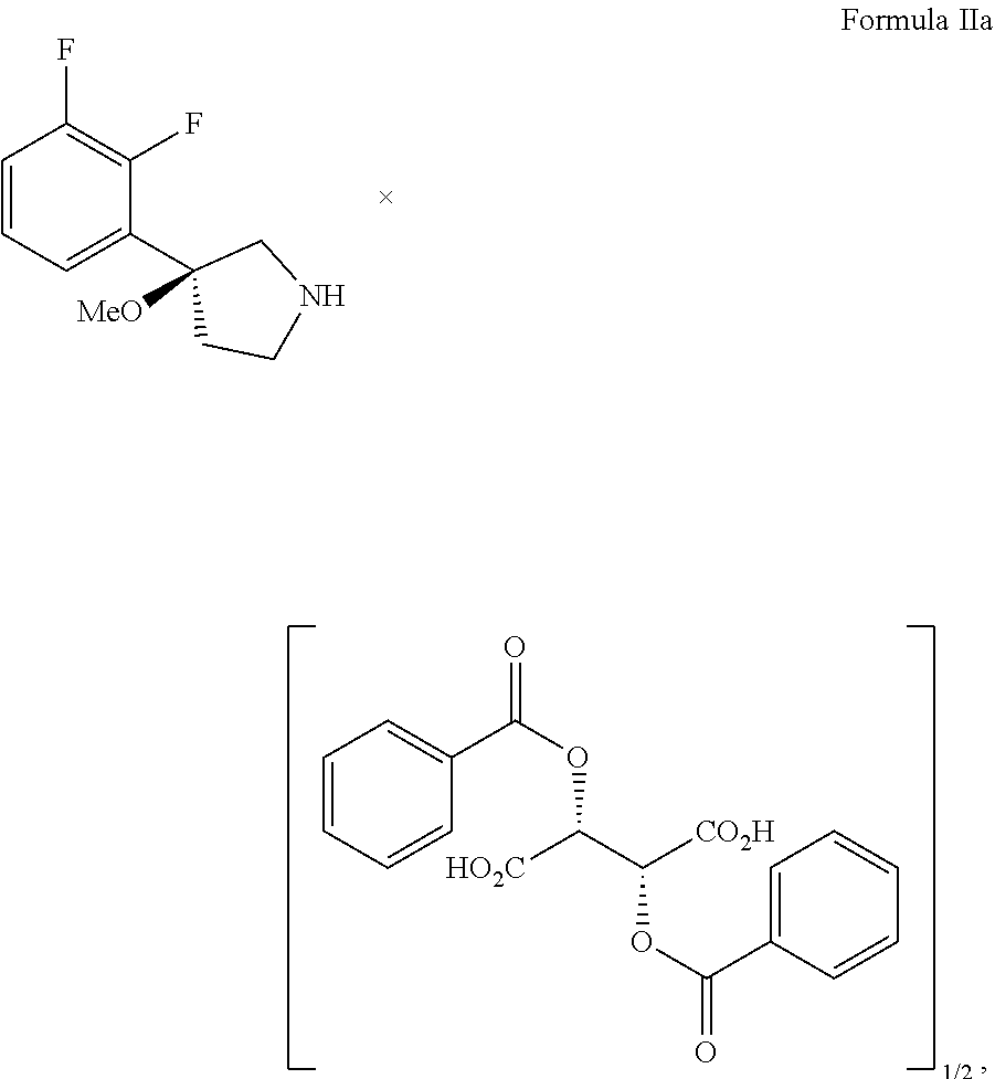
C1=CC=C(C2([MeO])CCNC2)C(F)=C1F.C1=CC=CC(C(=O)OC([HO2C])C(OC(C2=CC=CC=C2)=O)[CO2H])=C1
